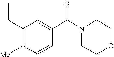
C1(CC)=C([Me])C=CC(C(N2CCOCC2)=O)=C1
